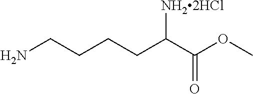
NCCCCC(C(OC)=O)[NH22HCl]
